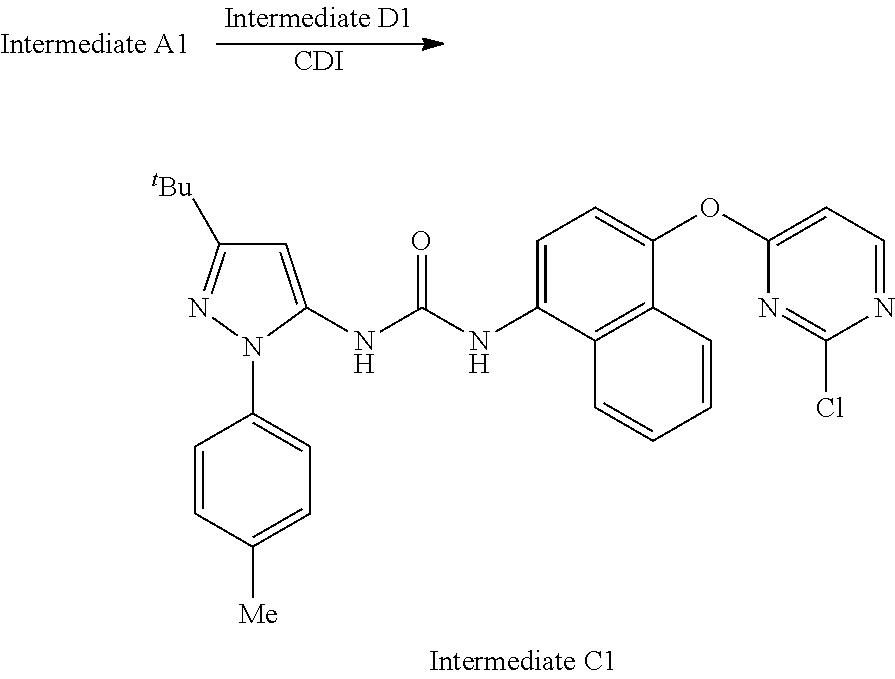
[CDI].C1=C(N2C(NC(NC3=CC=C(OC4=CC=NC(Cl)=N4)C4=C3C=CC=C4)=O)=CC([tBu])=N2)C=CC([Me])=C1
